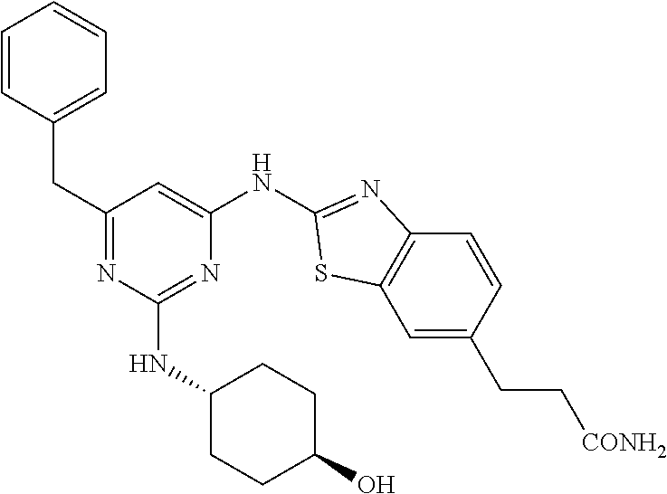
C1(CC2=CC=CC=C2)=NC(NC2CCC(O)CC2)=NC(NC2=NC3=C(C=C(CC[CONH2])C=C3)S2)=C1
